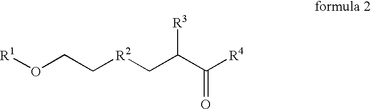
O(CC[R2]CC(C([R4])=O)[R3])[R1]
